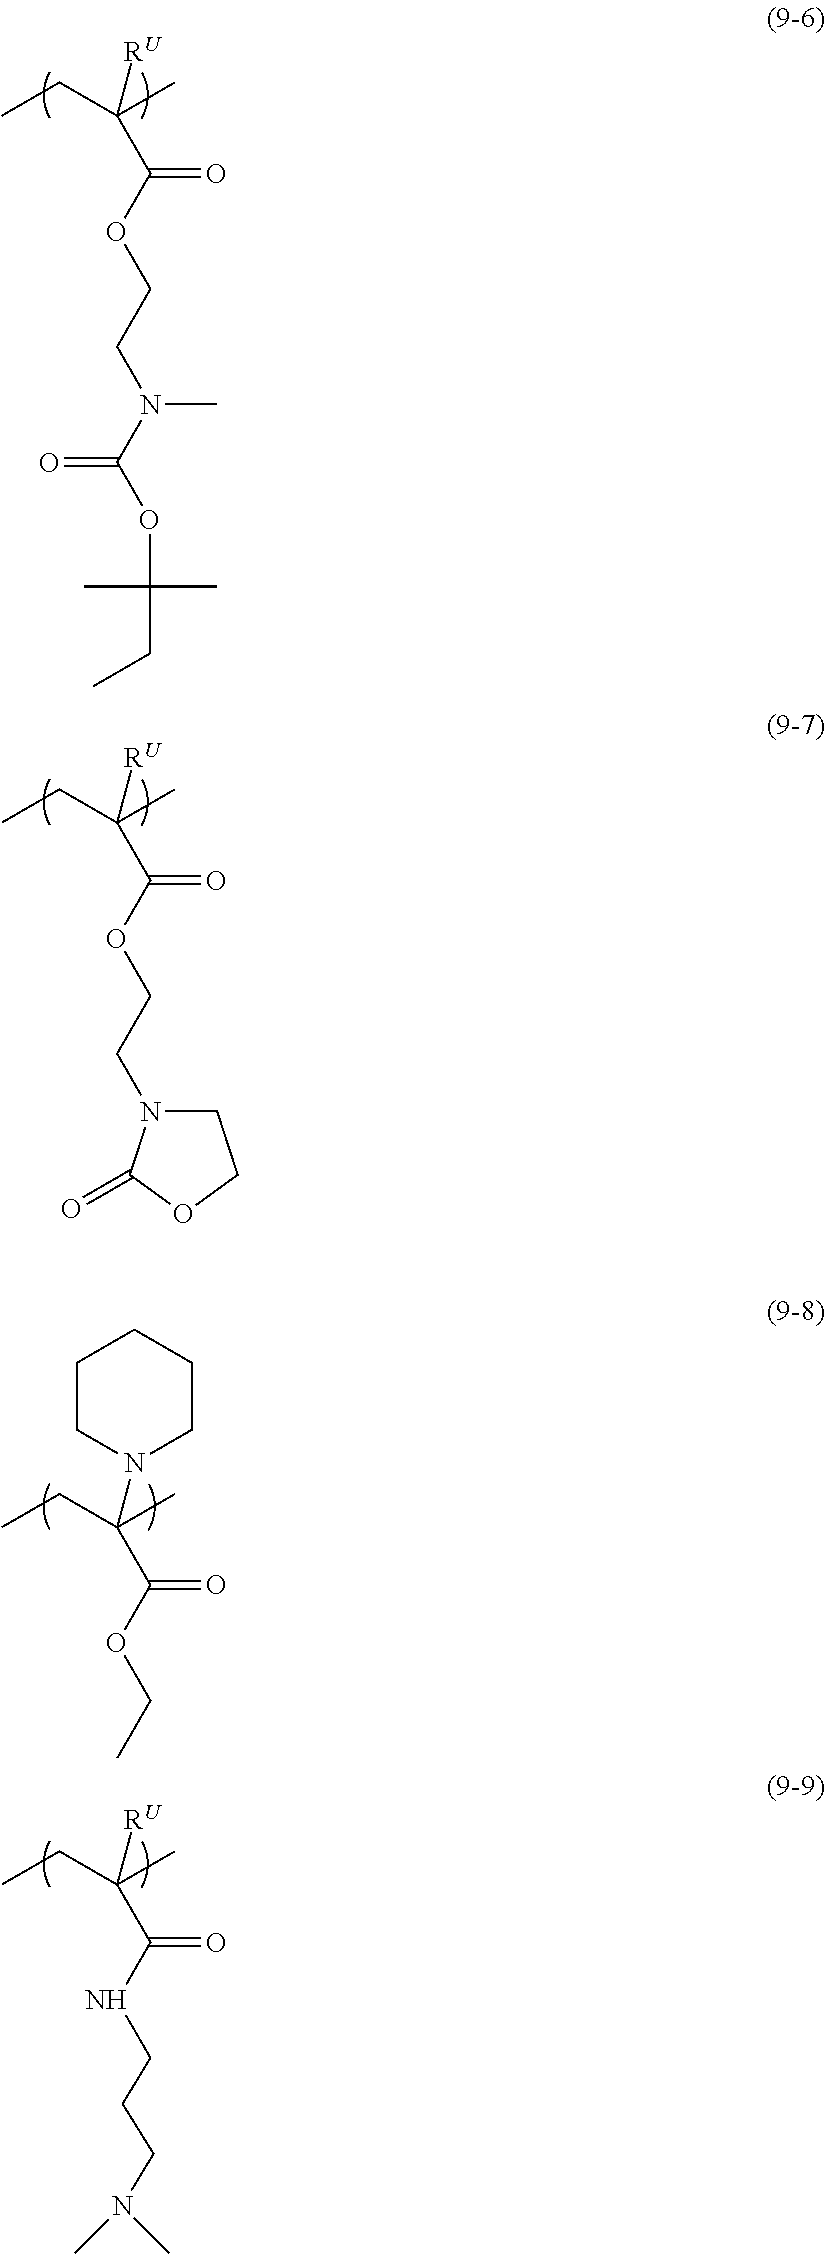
CCC(C)([RU])C(OCCN(C)C(OC(C)(C)CC)=O)=O.CCC(C)([RU])C(OCCN1CCOC1=O)=O.CCC(C)(N1CCCCC1)C(OCC)=O.CCC(C)([RU])C(NCCCN(C)C)=O
